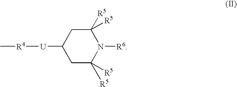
C[R4][U]C1CC([R5])([R5])N([R6])C([R5])([R5])C1
